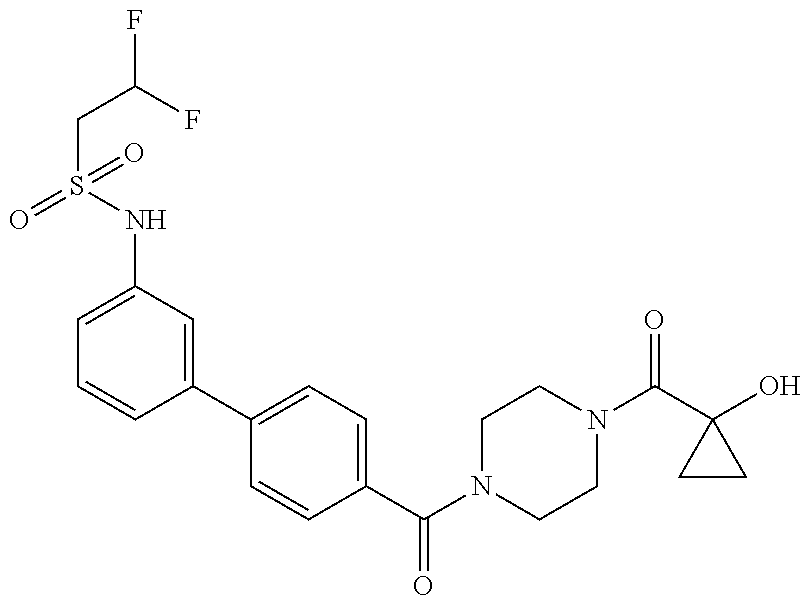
C1(NS(CC(F)F)(=O)=O)=CC=CC(C2=CC=C(C(N3CCN(C(C4(O)CC4)=O)CC3)=O)C=C2)=C1
